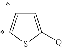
C1=C([Q])SC=C1
